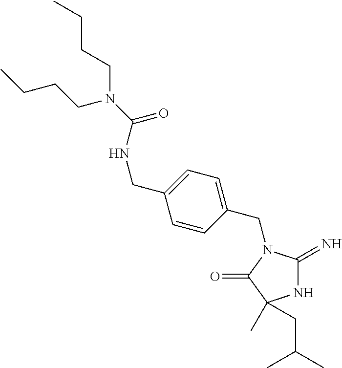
N1C(=N)N(CC2=CC=C(CNC(N(CCCC)CCCC)=O)C=C2)C(=O)C1(C)CC(C)C
